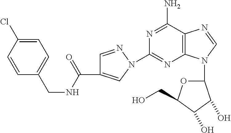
N1=C(N)C2=C(N=C1N1C=C(C(NCC3=CC=C(Cl)C=C3)=O)C=N1)N(C1OC(CO)C(O)C1O)C=N2
